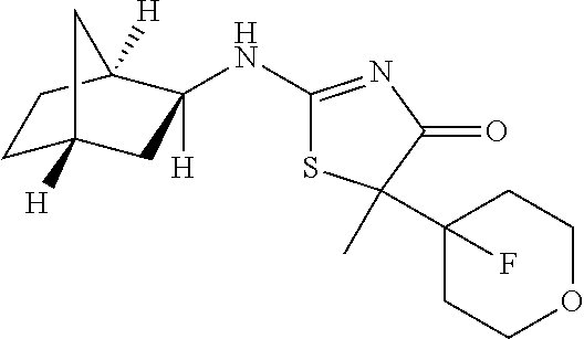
C1C2([H])CC(NC3=NC(=O)C(C)(C4(F)CCOCC4)S3)([H])C([H])(C1)C2
